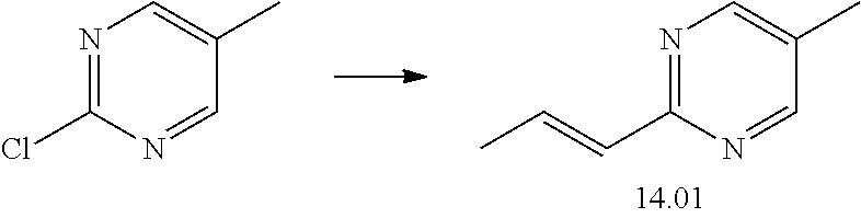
C1=NC(Cl)=NC=C1C.N1=C(C=CC)N=CC(C)=C1
